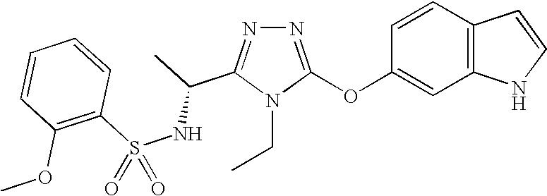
N1=C(OC2=CC3=C(C=C2)C=CN3)N(CC)C(C(C)NS(C2=C(OC)C=CC=C2)(=O)=O)=N1
